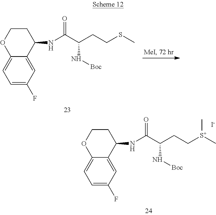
C(C(CCSC)N[Boc])(=O)NC1C2=CC(F)=CC=C2OCC1.C(C(CC[S+](C)C)N[Boc])(=O)NC1C2=CC(F)=CC=C2OCC1.[I-]
